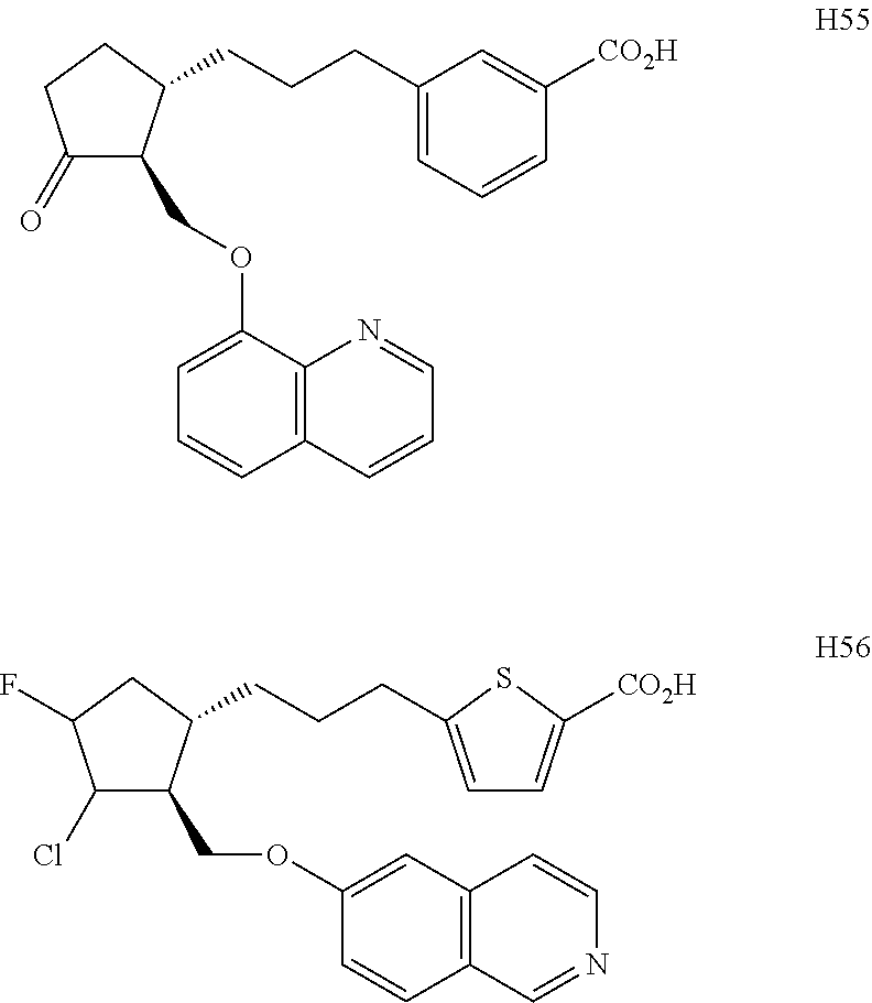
C1(=O)C(COC2=CC=CC3=C2N=CC=C3)C(CCCC2=CC=CC([CO2H])=C2)CC1.C1(Cl)C(COC2=CC3=C(C=C2)C=NC=C3)C(CCCC2=CC=C([CO2H])S2)CC1F
